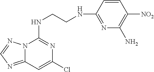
N12C(=NC=N1)C=C(Cl)N=C2NCCNC1=NC(N)=C([NO2])C=C1
